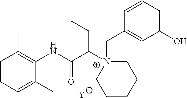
[Y].C1=CC=C(C)C(NC(C([N+]2(CC3=CC(O)=CC=C3)CCCCC2)CC)=O)=C1C
